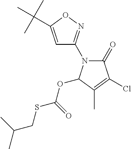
C1=C(C(C)(C)C)ON=C1N1C(=O)C(Cl)=C(C)C1OC(=O)SCC(C)C
